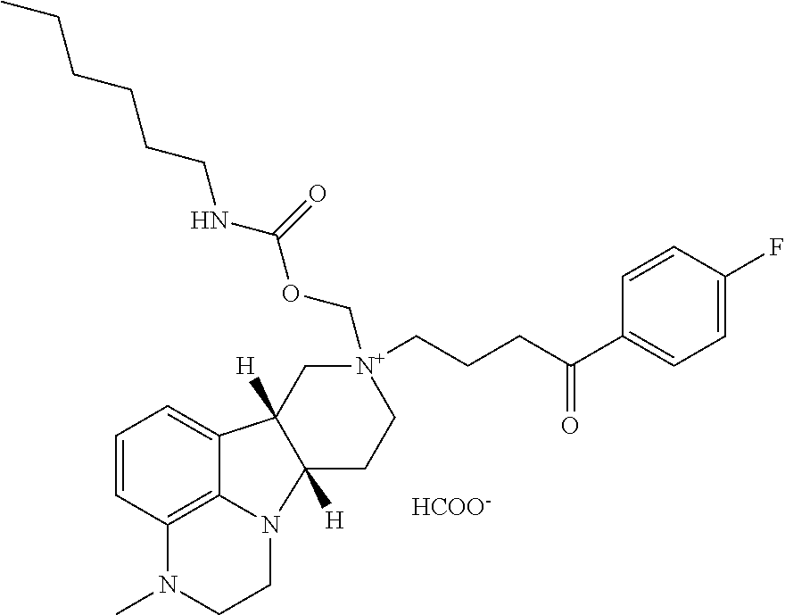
C1=CC2=C3N(CCN2C)C2([H])CC[N+](COC(NCCCCCC)=O)(CCCC(C4=CC=C(F)C=C4)=O)CC2([H])C3=C1.[HCOO-]
